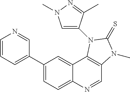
C1(C2=CC=CN=C2)=CC=C2C(=C1)C1=C(C=N2)N(C)C(=S)N1C1=CN(C)N=C1C
